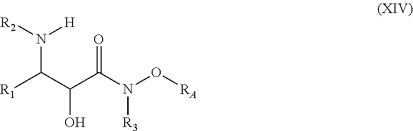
N(C(C(C(N(O[RA])[R3])=O)O)[R1])([R2])[H]
